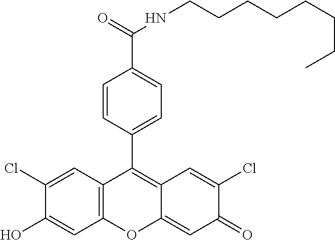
C12=C(C=C(Cl)C(O)=C1)C(C1=CC=C(C(=O)NCCCCCCCC)C=C1)=C1C(=CC(=O)C(Cl)=C1)O2
